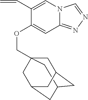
C1C2(COC3=CC4=NN=CN4C=C3C=C)CC3CC(CC1C3)C2
